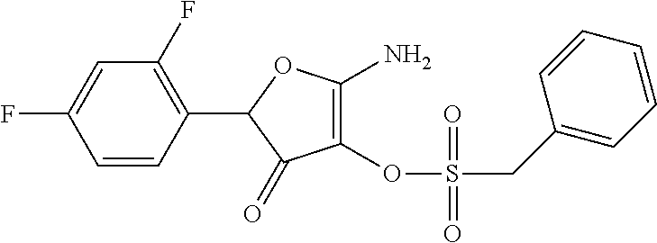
C1(OS(=O)(CC2=CC=CC=C2)=O)=C(N)OC(C2=C(F)C=C(F)C=C2)C1=O
